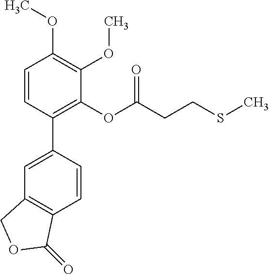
C1=CC(C2=CC3=C(C=C2)C(=O)OC3)=C(OC(CCSC)=O)C(OC)=C1OC
